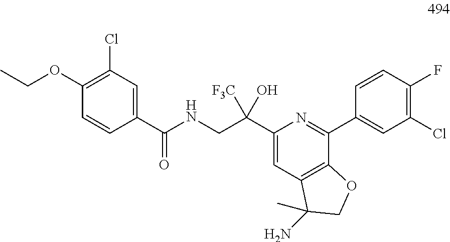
C1(C(NCC(C2=CC3=C(C(C4=CC(Cl)=C(F)C=C4)=N2)OCC3(N)C)([F3C])O)=O)=CC(Cl)=C(OCC)C=C1
